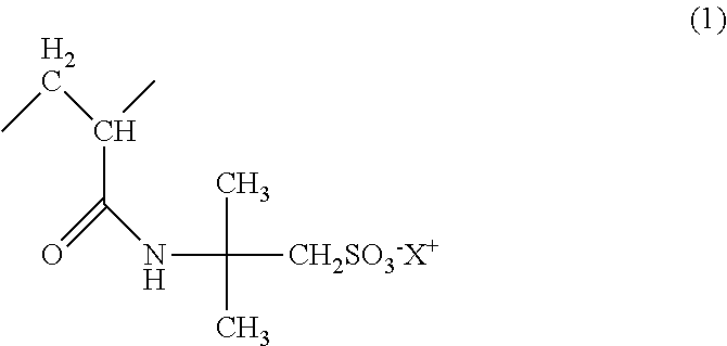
C([CH2SO3-X+])(C)(C)NC(=O)C(CC)C
